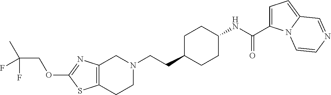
C12=C(CCN(CCC3CCC(NC(=O)C4=CC=C5N4C=CN=C5)CC3)C1)SC(OCC(C)(F)F)=N2
